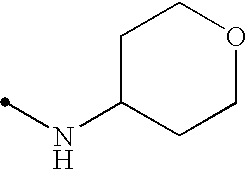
N(C1CCOCC1)C
